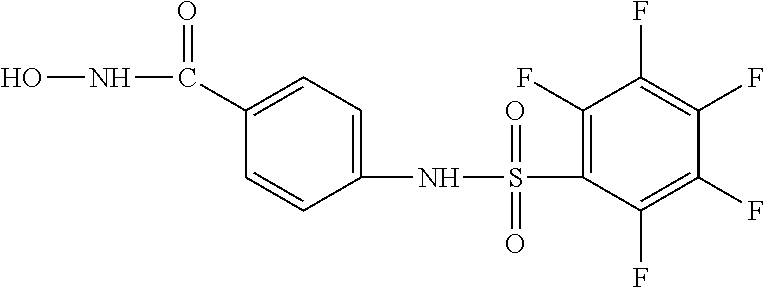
C1(S(NC2=CC=C(C(NO)=O)C=C2)(=O)=O)=C(F)C(F)=C(F)C(F)=C1F
